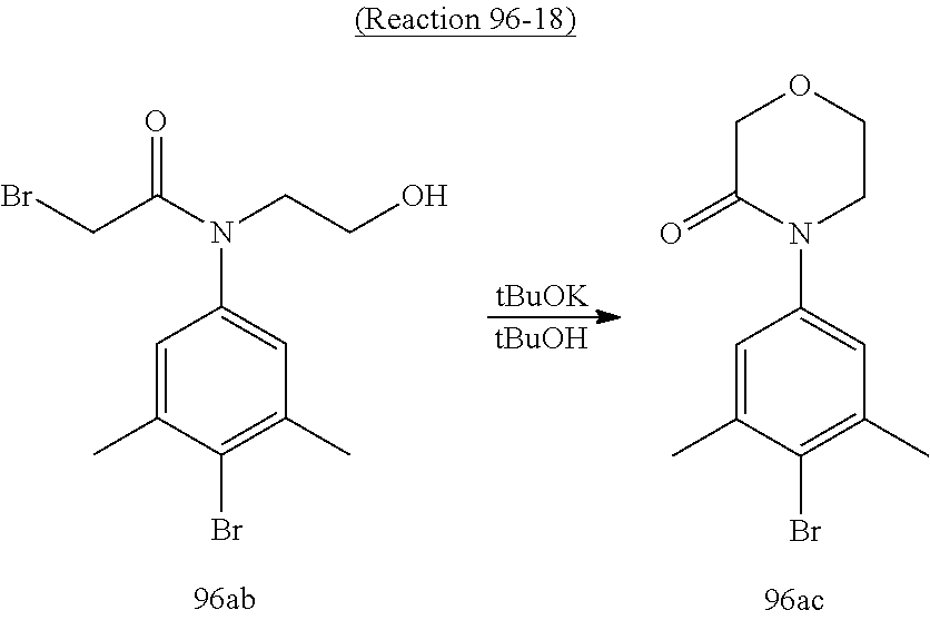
C1=C(C)C(Br)=C(C)C=C1N(CCO)C(CBr)=O.[tBuOK].[tBuOH].C1=C(C)C(Br)=C(C)C=C1N1CCOCC1=O
